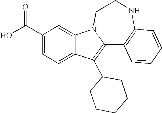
C1(C(O)=O)=CC=C2C(=C1)N1C(=C2C2CCCCC2)C2=C(NCC1)C=CC=C2
